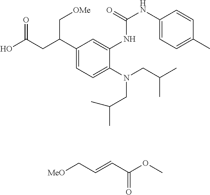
C1(C(CC(O)=O)C[OMe])=CC=C(N(CC(C)C)CC(C)C)C(NC(NC2=CC=C(C)C=C2)=O)=C1.[MeO]CC=CC(OC)=O
